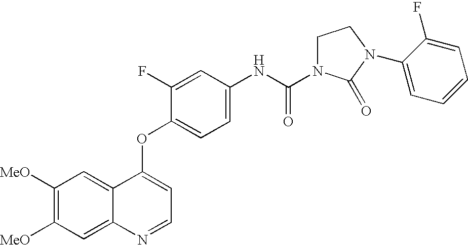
C12=CC([MeO])=C([MeO])C=C1N=CC=C2OC1=CC=C(NC(=O)N2CCN(C3=CC=CC=C3F)C2=O)C=C1F
